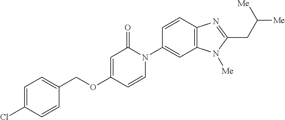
C1(COC2=CC(=O)N(C3=CC4=C(C=C3)N=C(CC([Me])[Me])N4[Me])C=C2)=CC=C(Cl)C=C1
